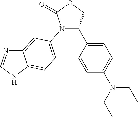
C1(=O)OCC(C2=CC=C(N(CC)CC)C=C2)N1C1=CC=C2C(=C1)N=CN2
